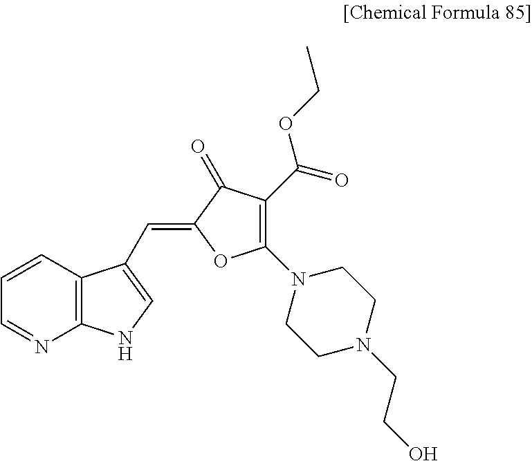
C1=CC2=C(N=C1)NC=C2C=C1C(=O)C(C(=O)OCC)=C(N2CCN(CCO)CC2)O1
